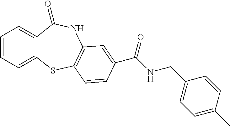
C1=CC=C2C(=C1)C(=O)NC1=C(S2)C=CC(C(NCC2=CC=C(C)C=C2)=O)=C1
